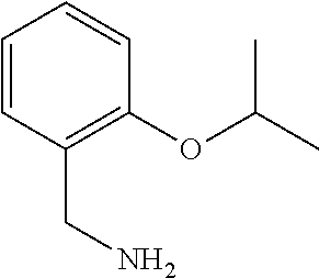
C1=CC(CN)=C(OC(C)C)C=C1
